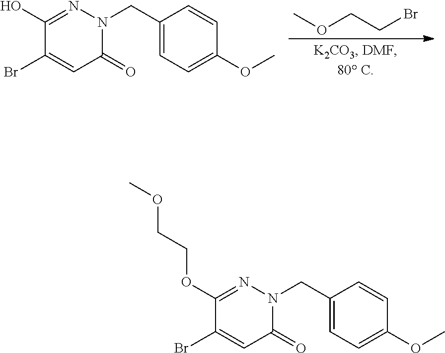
COCCBr.C1(O)=NN(CC2=CC=C(OC)C=C2)C(=O)C=C1Br.C1(OCCOC)=NN(CC2=CC=C(OC)C=C2)C(=O)C=C1Br
